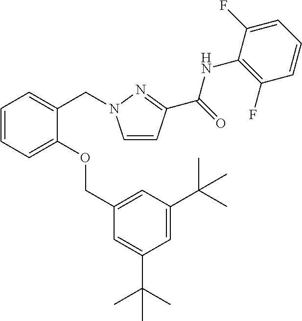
C1=CC(C(=O)NC2=C(F)C=CC=C2F)=NN1CC1=CC=CC=C1OCC1=CC(C(C)(C)C)=CC(C(C)(C)C)=C1
